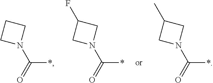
C1CN(C(*)=O)C1.C1(F)CN(C(*)=O)C1.C1(C)CN(C(*)=O)C1
